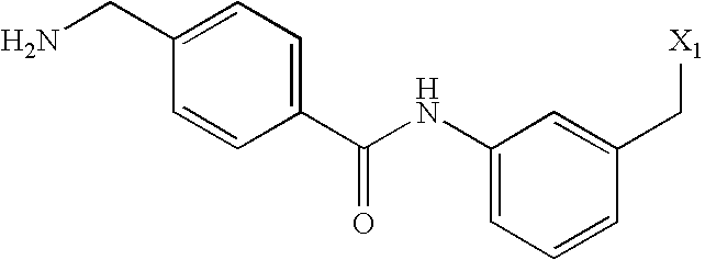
C1=C(CN)C=CC(C(NC2=CC=CC(C[X1])=C2)=O)=C1
